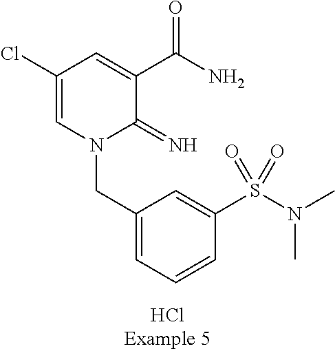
C(N1C(=N)C(C(N)=O)=CC(Cl)=C1)C1=CC=CC(S(N(C)C)(=O)=O)=C1
